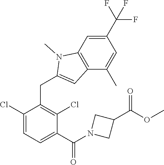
C1(Cl)=CC=C(C(N2CC(C(OC)=O)C2)=O)C(Cl)=C1CC1=CC2=C(N1C)C=C(C(F)(F)F)C=C2C
